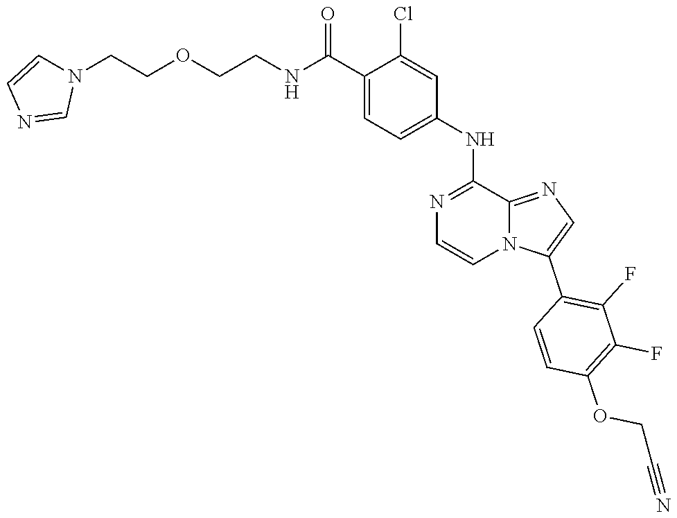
C12=NC=C(C3=C(F)C(F)=C(OCC#N)C=C3)N1C=CN=C2NC1=CC=C(C(NCCOCCN2C=CN=C2)=O)C(Cl)=C1
